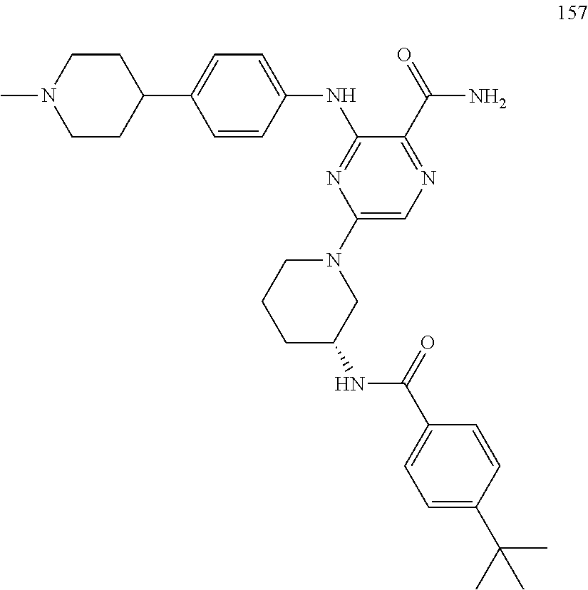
C1=CC(NC2=NC(N3CCCC(NC(C4=CC=C(C(C)(C)C)C=C4)=O)C3)=CN=C2C(=O)N)=CC=C1C1CCN(C)CC1
